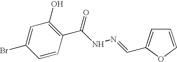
C1=COC(C=NNC(C2=C(O)C=C(Br)C=C2)=O)=C1
